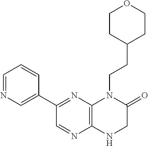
C1=NC=C(C2=NC3=C(N=C2)NCC(=O)N3CCC2CCOCC2)C=C1
